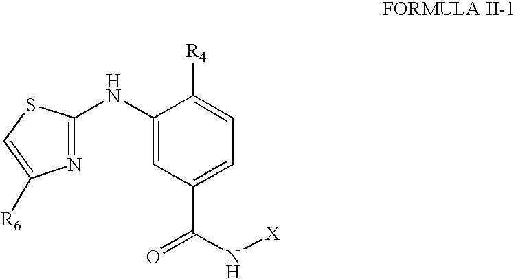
C1(NC2=NC([R6])=CS2)=CC(C(N[X])=O)=CC=C1[R4]
